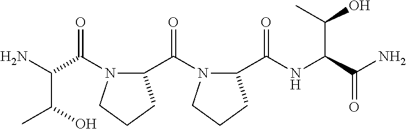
C1(C(=O)N2C(C(NC(C(O)C)C(=O)N)=O)CCC2)N(C(C(N)C(O)C)=O)CCC1
